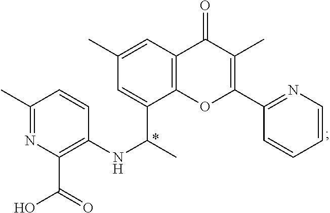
C1(C)=NC(C(O)=O)=C(NC(C)C2=CC(C)=CC3=C2OC(C2=NC=CC=C2)=C(C)C3=O)C=C1
